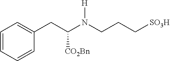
N(CCC[SO3H])([H])C(CC1=CC=CC=C1)[CO2Bn]
